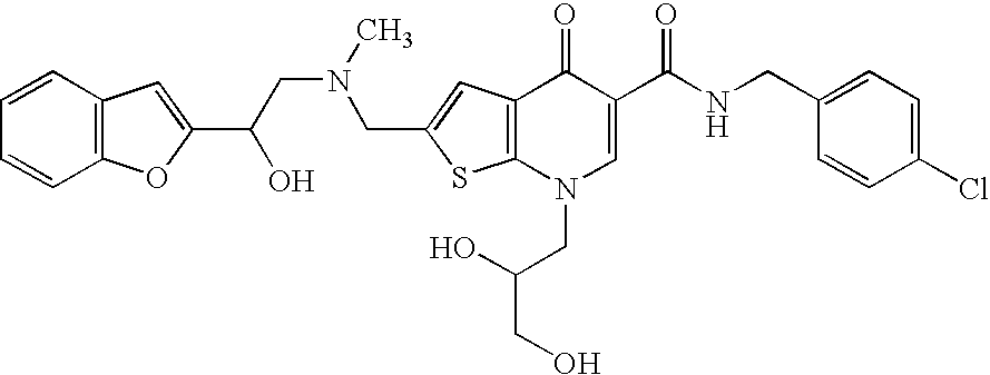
C(C1=CC2=C(S1)N(CC(O)CO)C=C(C(NCC1=CC=C(Cl)C=C1)=O)C2=O)N(CC(O)C1=CC2=C(O1)C=CC=C2)C
